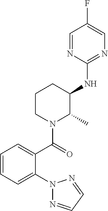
N1(C2=CC=CC=C2C(N2C(C)C(NC3=NC=C(F)C=N3)CCC2)=O)N=CC=N1
